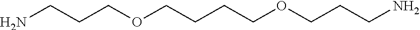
C(CN)COCCCCOCCCN
